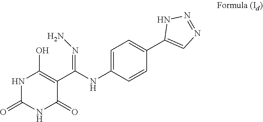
N1C(=O)NC(=O)C(C(NC2=CC=C(C3=CN=NN3)C=C2)=NN)=C1O
